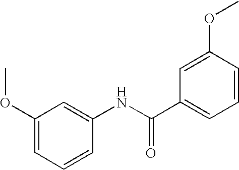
C1(OC)=CC=CC(NC(C2=CC=CC(OC)=C2)=O)=C1
